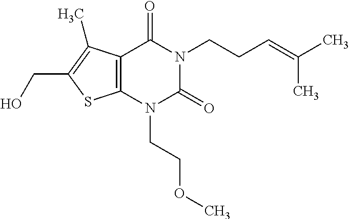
C12=C(N(CCOC)C(=O)N(CCC=C(C)C)C1=O)SC(CO)=C2C
